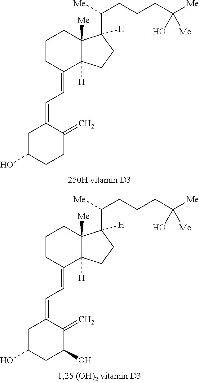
C1CC(=CC=C2CC(O)CCC2=C)C2([H])C([Me])(C1)C(C([Me])CCCC([Me])([Me])O)([H])CC2.C1CC(=CC=C2CC(O)CC(O)C2=C)C2([H])C([Me])(C1)C(C([Me])CCCC([Me])([Me])O)([H])CC2
